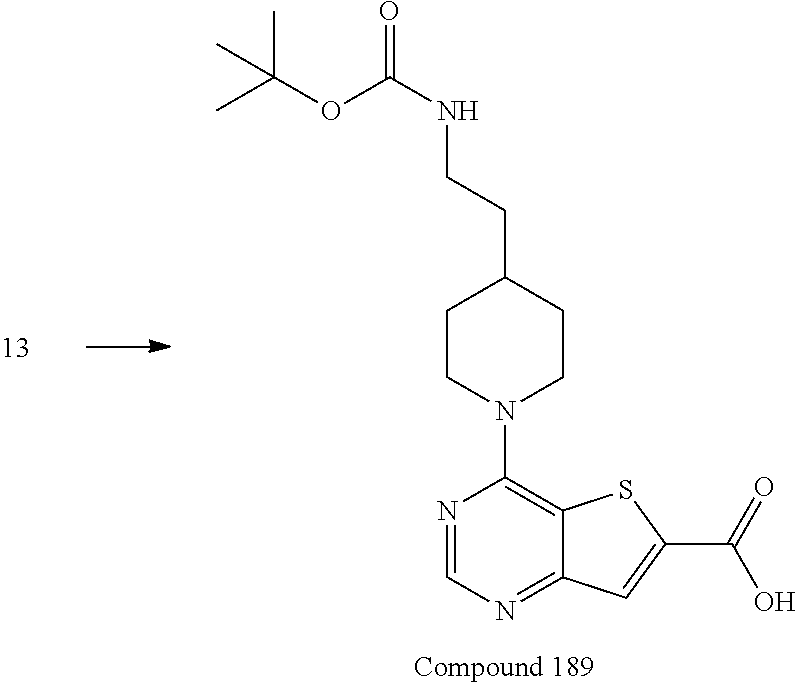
N1=CN=C2C(=C1N1CCC(CCNC(=O)OC(C)(C)C)CC1)SC(C(=O)O)=C2
